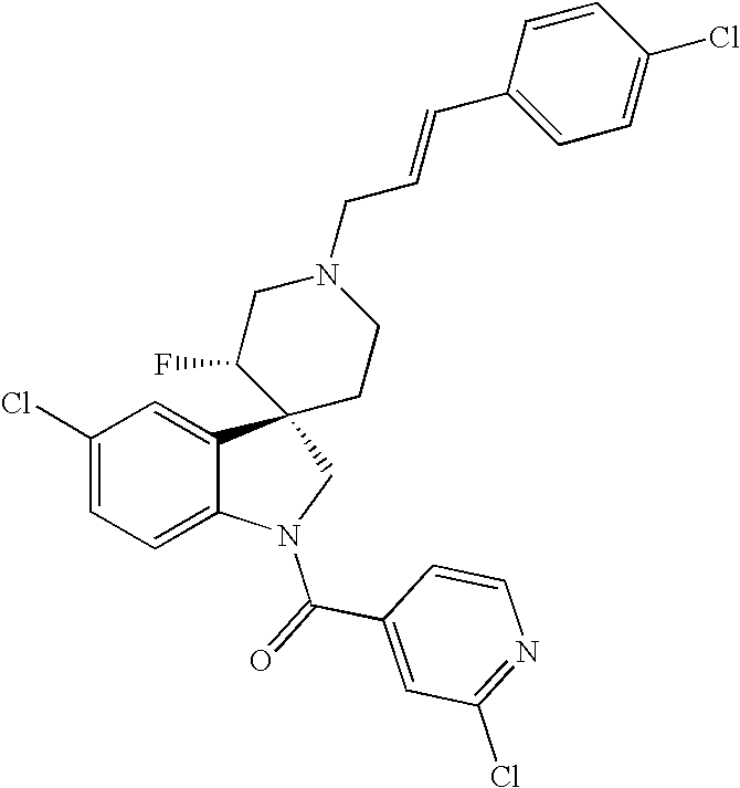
C1(Cl)=CC=C2C(=C1)C1(CN2C(=O)C2=CC(Cl)=NC=C2)CCN(CC=CC2=CC=C(Cl)C=C2)CC1F
